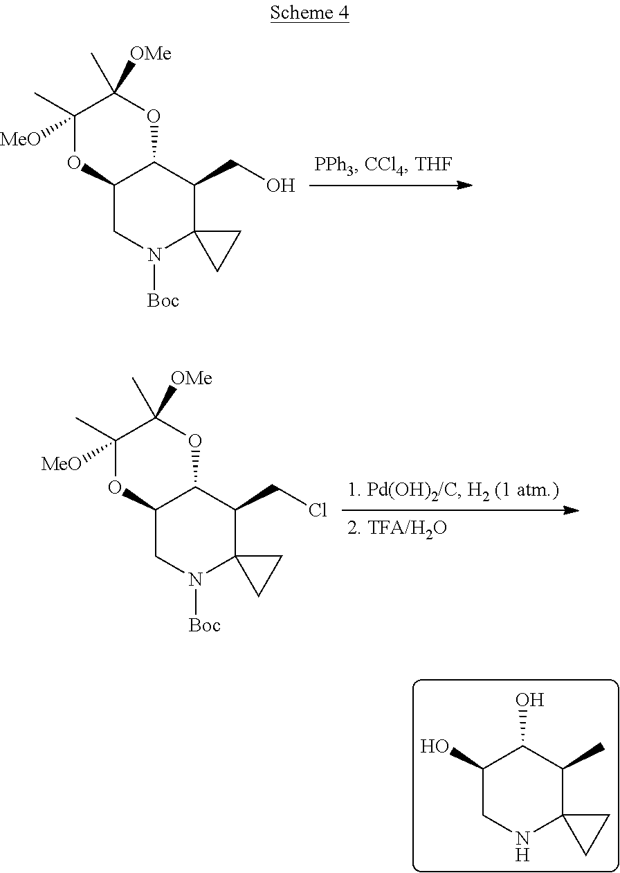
C1(C)([MeO])OC2C(OC1(C)[OMe])C(CO)C1(N([Boc])C2)CC1.C1(C)([MeO])OC2C(OC1(C)[OMe])C(CCl)C1(N([Boc])C2)CC1.OC1C(O)C(C)C2(NC1)CC2
